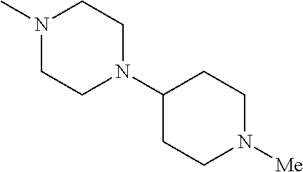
C1(N2CCN(C)CC2)CCN([Me])CC1
